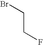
C(CF)Br
